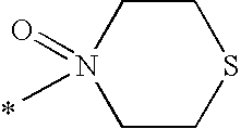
C1CSCCN1(C)=O
